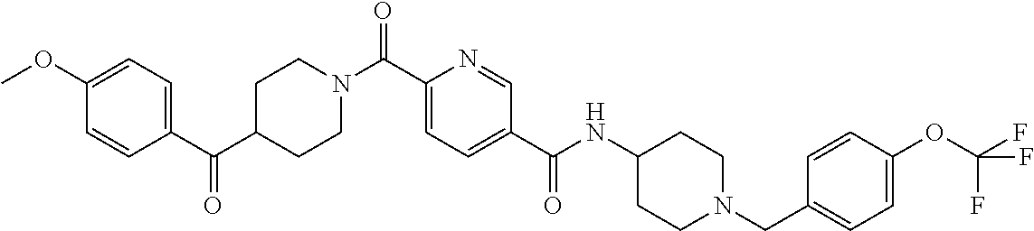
C1CN(C(C2=CC=C(C(=O)NC3CCN(CC4=CC=C(OC(F)(F)F)C=C4)CC3)C=N2)=O)CCC1C(C1=CC=C(OC)C=C1)=O
